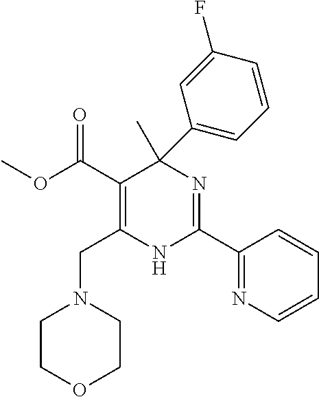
COC(C1=C(CN2CCOCC2)NC(C2=NC=CC=C2)=NC1(C)C1=CC=CC(F)=C1)=O
